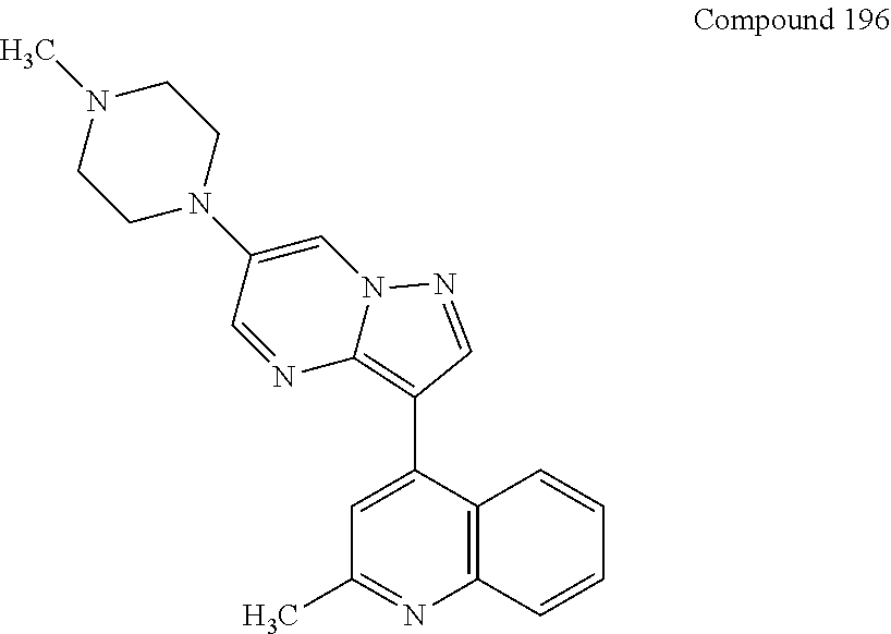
C1CN(C2=CN3C(=C(C4=CC(C)=NC5=C4C=CC=C5)C=N3)N=C2)CCN1C
